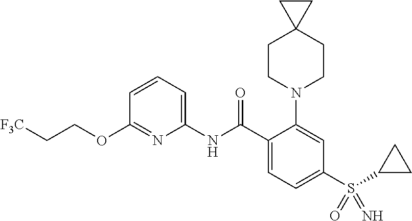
C1(OCC[F3C])=NC(NC(C2=CC=C(S(C3CC3)(=O)=N)C=C2N2CCC3(CC2)CC3)=O)=CC=C1
